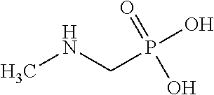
CNCP(O)(=O)O
